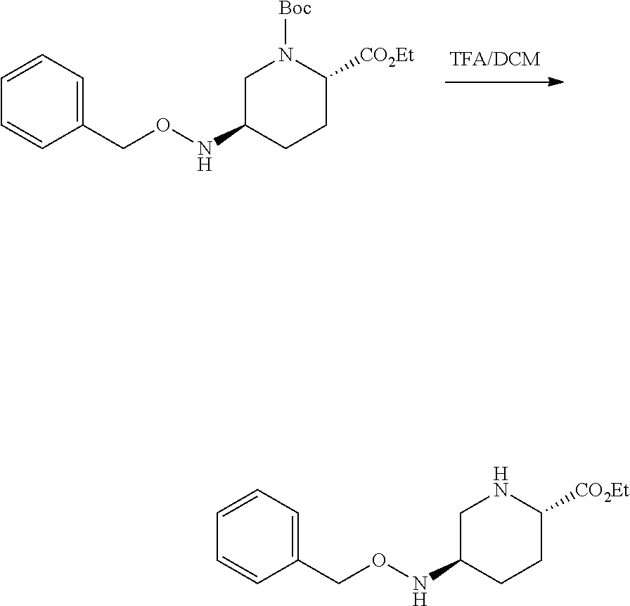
N(OCC1=CC=CC=C1)C1CN([Boc])C([CO2Et])CC1.N(OCC1=CC=CC=C1)C1CNC([CO2Et])CC1
